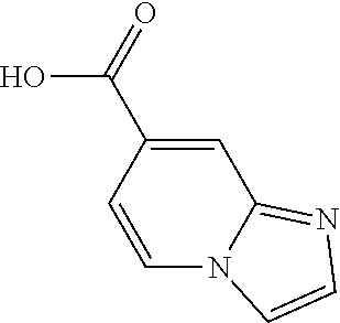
C1=CN2C(=NC=C2)C=C1C(=O)O
